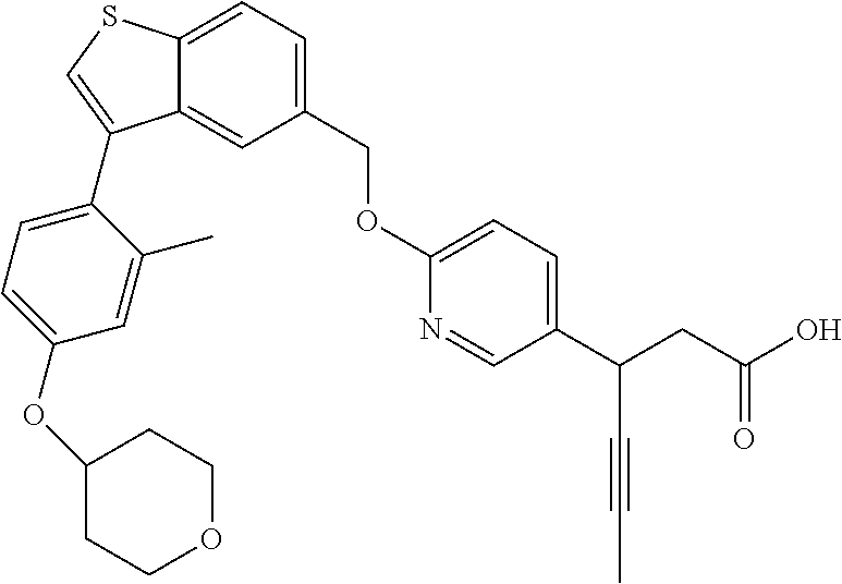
C12=CC=C(COC3=CC=C(C(CC(O)=O)C#CC)C=N3)C=C1C(C1=CC=C(OC3CCOCC3)C=C1C)=CS2
